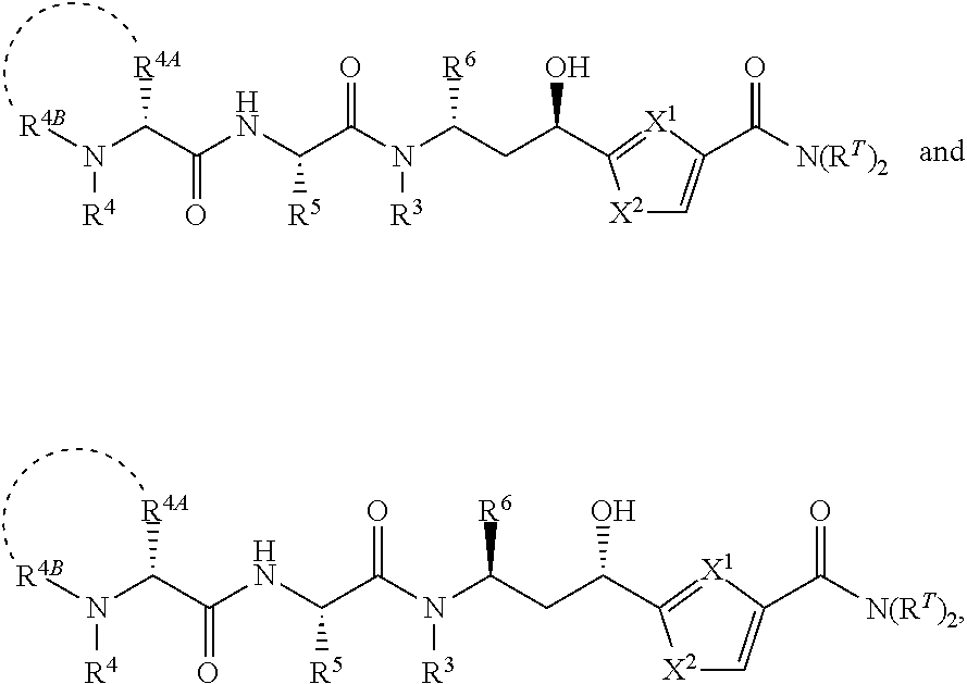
N(C(=O)C(N([R4B])[R4])[R4A])C(C(N(C(CC(O)C1=[X1]C(C([N(RT)2])=O)=C[X2]1)[R6])[R3])=O)[R5].N(C(=O)C(N([R4B])[R4])[R4A])C(C(N(C(CC(O)C1=[X1]C(C([N(RT)2])=O)=C[X2]1)[R6])[R3])=O)[R5]
